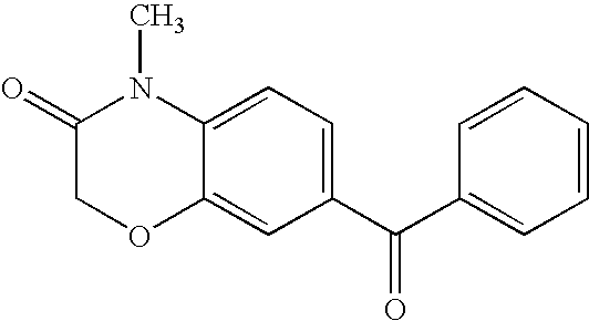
C1(=O)COC2=CC(C(C3=CC=CC=C3)=O)=CC=C2N1C
